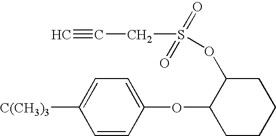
C1=CC(OC2CCCCC2OS(CC#C)(=O)=O)=CC=C1[C(CH3)3]
